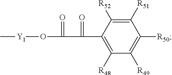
C1([R52])=C([R51])C([R50])=C([R49])C([R48])=C1C(C(O[Y1]C)=O)=O
